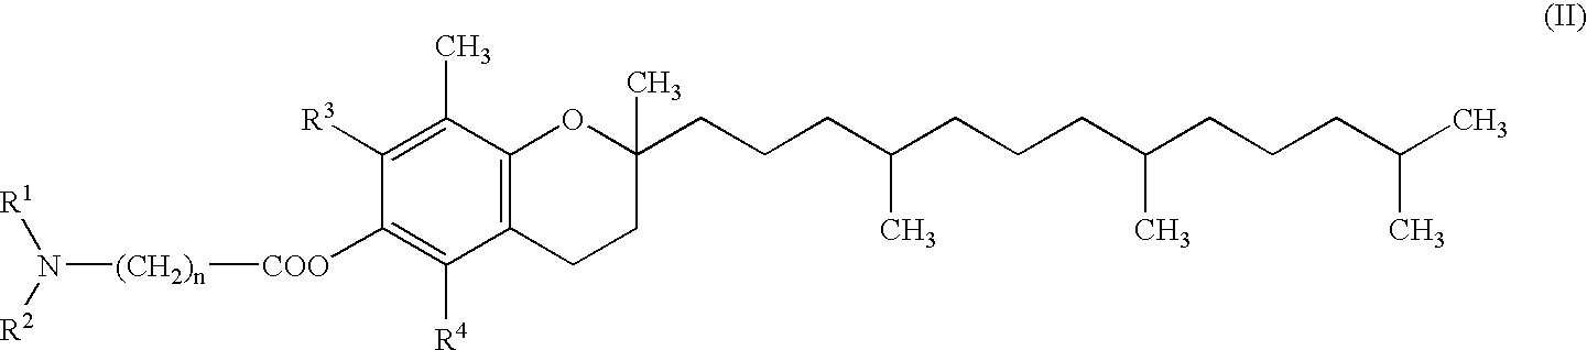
C1([R3])=C(C)C2=C(C([R4])=C1[COO][(CH2)n]N([R1])[R2])CCC(C)(CCCC(CCCC(CCCC(C)C)C)C)O2
